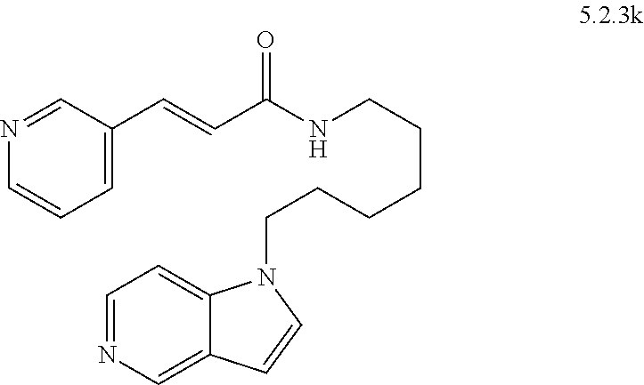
N1=CC(C=CC(NCCCCCCN2C3=CC=NC=C3C=C2)=O)=CC=C1
